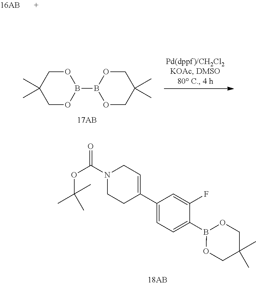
C1C(C)(C)COB(B2OCC(C)(C)CO2)O1.N1(C(OC(C)(C)C)=O)CCC(C2=CC=C(B3OCC(C)(C)CO3)C(F)=C2)=CC1
